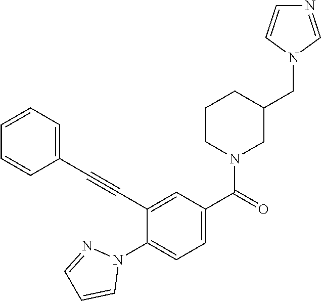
C1=C(C(=O)N2CC(CN3C=NC=C3)CCC2)C=C(C#CC2=CC=CC=C2)C(N2N=CC=C2)=C1
